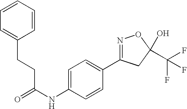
O=C(NC1=CC=C(C2=NOC(C(F)(F)F)(O)C2)C=C1)CCC1=CC=CC=C1
